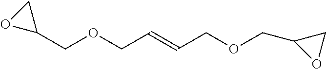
C1(COCC=CCOCC2CO2)OC1
